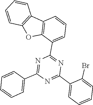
C1(C2=CC=CC=C2)=NC(C2=CC=CC3=C2OC2=C3C=CC=C2)=NC(C2=CC=CC=C2Br)=N1
